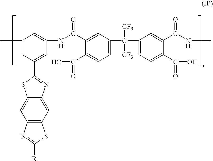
C1(C)=CC(C2=NC3=CC4=C(C=C3S2)N=C([R])S4)=CC(NC(C2=CC(C(C3=CC=C(C(=O)O)C(C(NC)=O)=C3)([CF3])[CF3])=CC=C2C(O)=O)=O)=C1
